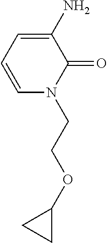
C1(N)=CC=CN(CCOC2CC2)C1=O
